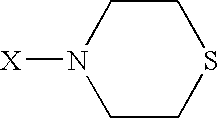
C1CSCCN1[X]
